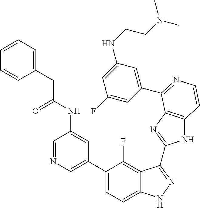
C1=C(C2=CC=C3C(=C2F)C(C2=NC4=C(N2)C=CN=C4C2=CC(NCCN(C)C)=CC(F)=C2)=NN3)C=C(NC(=O)CC2=CC=CC=C2)C=N1
